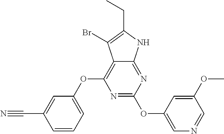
N1=C(OC2=CN=CC(OC)=C2)N=C2C(=C1OC1=CC=CC(C#N)=C1)C(Br)=C(CC)N2
